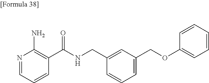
N1=CC=CC(C(NCC2=CC(COC3=CC=CC=C3)=CC=C2)=O)=C1N
